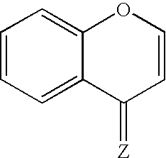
C1=CC=C2C(=C1)OC=CC2=[Z]
